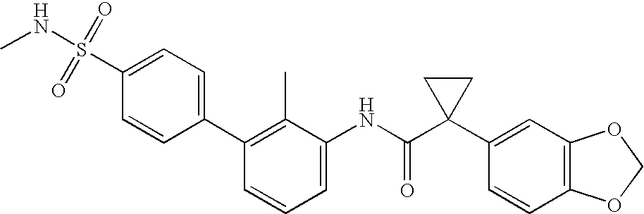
C1(NC(C2(C3=CC4=C(C=C3)OCO4)CC2)=O)=CC=CC(C2=CC=C(S(=O)(=O)NC)C=C2)=C1C
